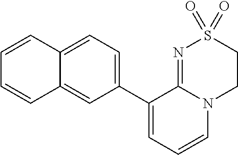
C12=CC=C(C3=CC=CN4C3=NS(=O)(=O)CC4)C=C1C=CC=C2
